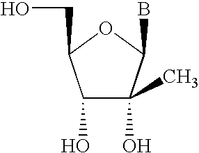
C1(O)C(C)(O)C(B)OC1CO
